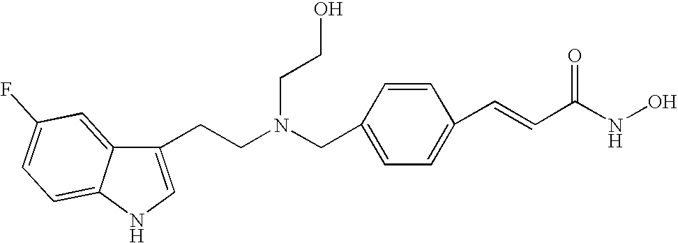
C1(CCN(CC2=CC=C(C=CC(NO)=O)C=C2)CCO)=CNC2=CC=C(F)C=C12
